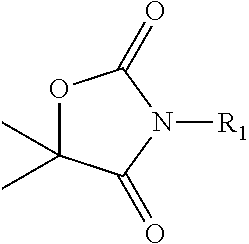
O1C(C)(C)C(=O)N([R1])C1=O
